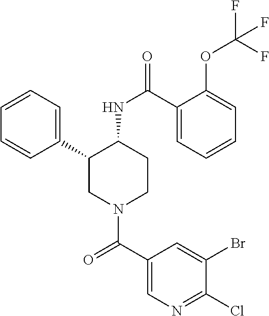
C1=CC=C(C2CN(C(C3=CN=C(Cl)C(Br)=C3)=O)CCC2NC(=O)C2=CC=CC=C2OC(F)(F)F)C=C1
